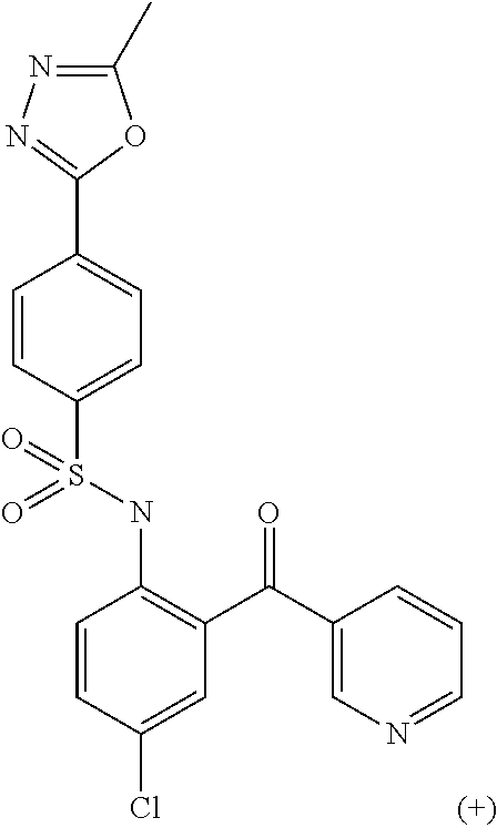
C1=CC(S(NC2=C(C(=O)C3=CN=CC=C3)C=C(Cl)C=C2)(=O)=O)=CC=C1C1=NN=C(C)O1
